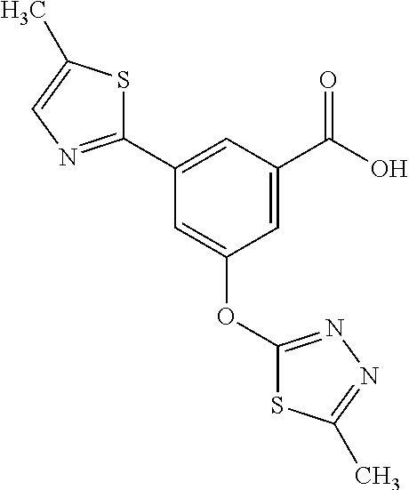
C1=C(C(O)=O)C=C(C2=NC=C(C)S2)C=C1OC1=NN=C(C)S1
